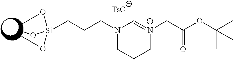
[TsO].C1=[N+](CC(OC(C)(C)C)=O)CCCN1CCC[Si](OC)(OC)OC
